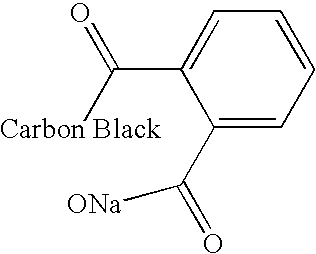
C1(C([ONa])=O)=CC=CC=C1C([Carbon Black])=O
